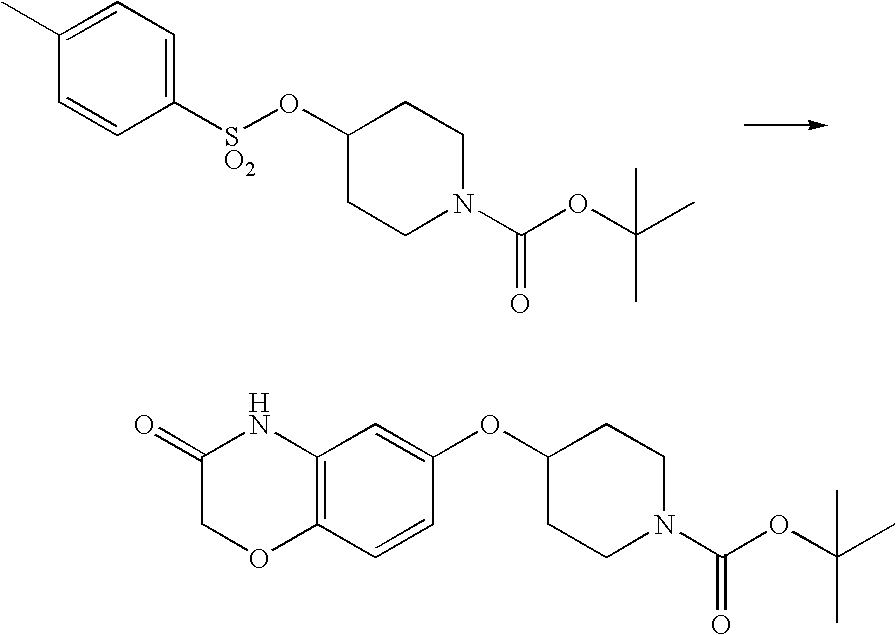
C1(O[SO2]C2=CC=C(C)C=C2)CCN(C(OC(C)(C)C)=O)CC1.C1(OC2=CC3=C(C=C2)OCC(=O)N3)CCN(C(OC(C)(C)C)=O)CC1
